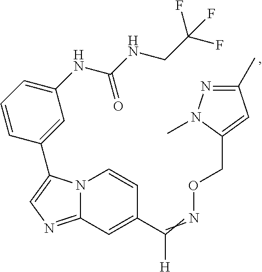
N12C(=NC=C1C1=CC(NC(NCC(F)(F)F)=O)=CC=C1)C=C(C(=NOCC1=CC(C)=NN1C)[H])C=C2
